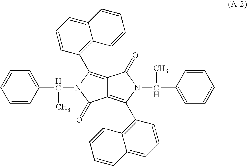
C12=C(C3=C4C(=CC=C3)C=CC=C4)N(C(C)C3=CC=CC=C3)C(=O)C1=C(C1=C3C(=CC=C1)C=CC=C3)N(C(C)C1=CC=CC=C1)C2=O
